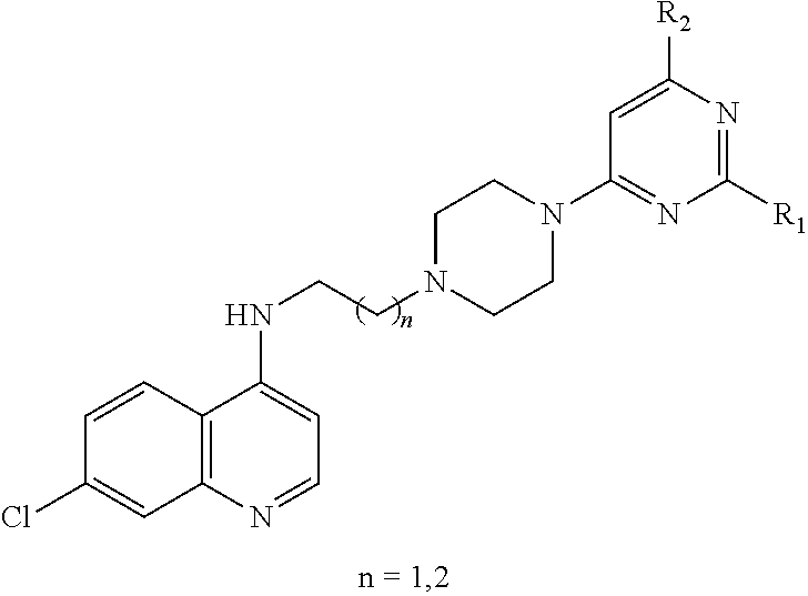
C12=C(N=CC=C1NCCN1CCN(C3=NC([R1])=NC([R2])=C3)CC1)C=C(Cl)C=C2
